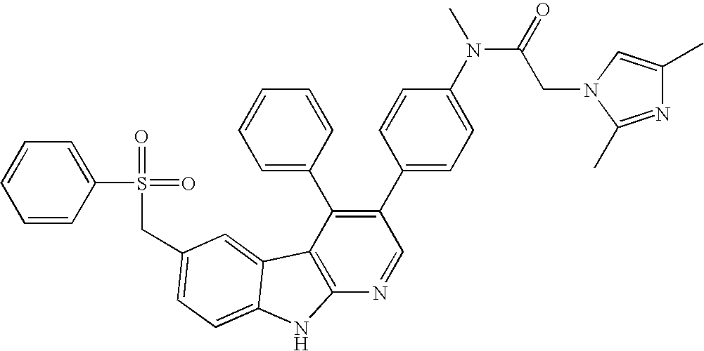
C(C1=CC=C2C(=C1)C1=C(N=CC(C3=CC=C(N(C(=O)CN4C(C)=NC(C)=C4)C)C=C3)=C1C1=CC=CC=C1)N2)S(=O)(=O)C1=CC=CC=C1
